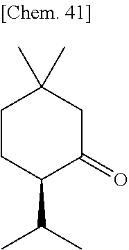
C1CC(C(C)C)C(=O)CC1(C)C
